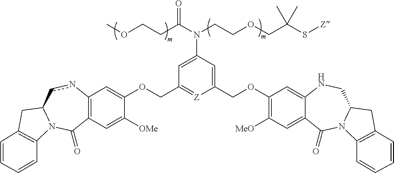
C12=C(C=C([OMe])C(OCC3=[Z]C(COC4=C([MeO])C=C5C(=C4)NCC4N(C5=O)C5=C(C4)C=CC=C5)=CC(N(CCOCC(S[Z])(C)C)C(CCOC)=O)=C3)=C1)C(=O)N1C(cn2)CC2=C1C=CC=C2
